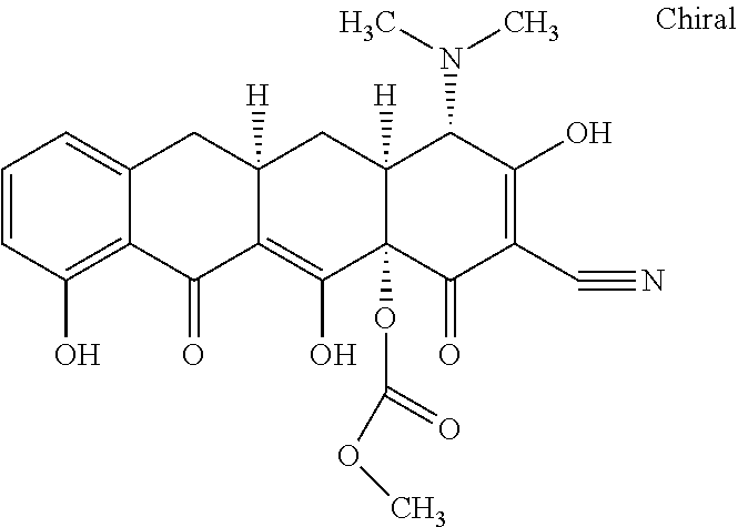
C1=CC(O)=C2C(=C1)CC1([H])C(=C(O)C3(OC(OC)=O)C([H])(C1)C(N(C)C)C(O)=C(C#N)C3=O)C2=O
